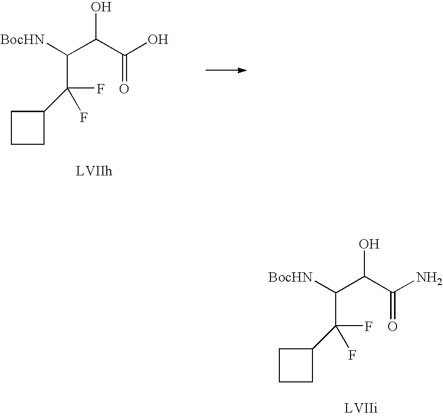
C1CCC1C(F)(F)C([BocHN])C(C(O)=O)O.C1CCC1C(F)(F)C([BocHN])C(C(N)=O)O
